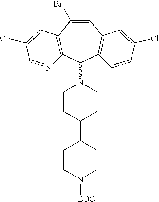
C1=C(Br)C2=C(C(N3CCC(C4CCN([BOC])CC4)CC3)C3=C1C=C(Cl)C=C3)N=CC(Cl)=C2
